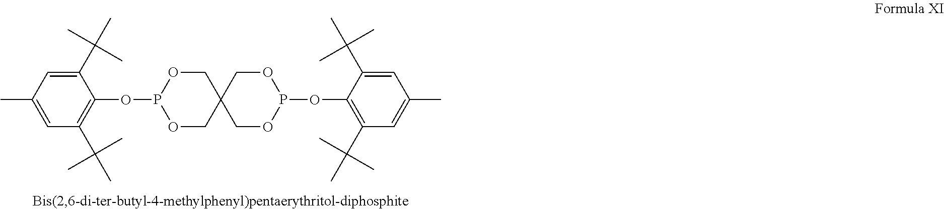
O1CC2(COP1OC1=C(C(C)(C)C)C=C(C)C=C1C(C)(C)C)COP(OC1=C(C(C)(C)C)C=C(C)C=C1C(C)(C)C)OC2
